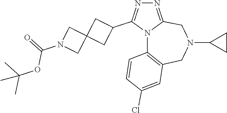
N1=C2N(C(C3CC4(C3)CN(C(=O)OC(C)(C)C)C4)=N1)C1=C(CN(C3CC3)C2)C=C(Cl)C=C1
